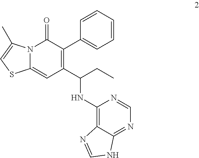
N12C(=CC(C(CC)NC3=C4C(=NC=N3)NC=N4)=C(C3=CC=CC=C3)C1=O)SC=C2C
